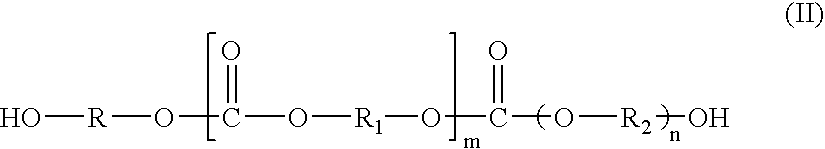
O[R]OC(O[R1]OC(O[R2]O)=O)=O
